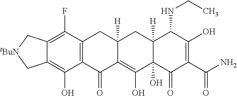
C12=C(F)C3=C(C(O)=C1C[tBuN]C2)C(=O)C1=C(O)C2(O)C([H])(CC1([H])C3)C(NCC)C(O)=C(C(=O)N)C2=O
